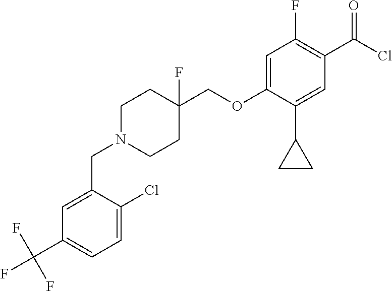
C(N1CCC(COC2=CC(F)=C(C(Cl)=O)C=C2C2CC2)(F)CC1)C1=CC(C(F)(F)F)=CC=C1Cl
